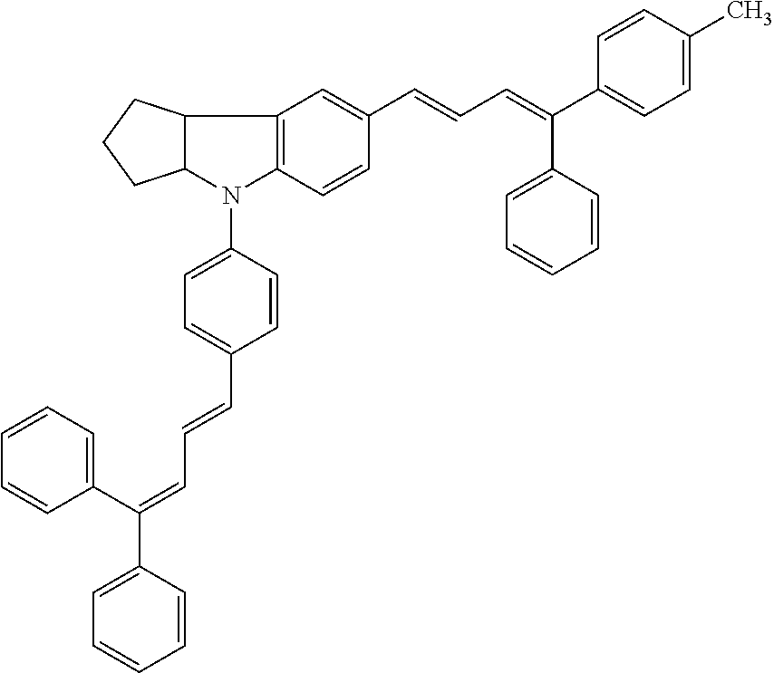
C12C(N(C3=CC=C(C=CC=C(C4=CC=CC=C4)C4=CC=CC=C4)C=C3)C3=C1C=C(C=CC=C(C1=CC=C(C)C=C1)C1=CC=CC=C1)C=C3)CCC2
